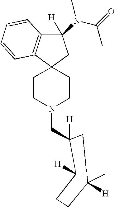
C12(CCN(CC3([H])C4([H])CCC([H])(C3)C4)CC1)CC(N(C(=O)C)C)([H])C1=C2C=CC=C1
